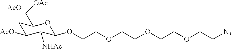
C1([AcO])C([AcO])C([NHAc])C(OCCOCCOCCOCC[N3])OC1C[OAc]
